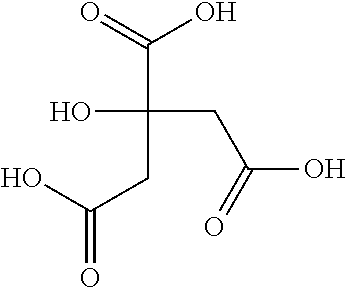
OC(CC(O)=O)(C(=O)O)CC(=O)O
